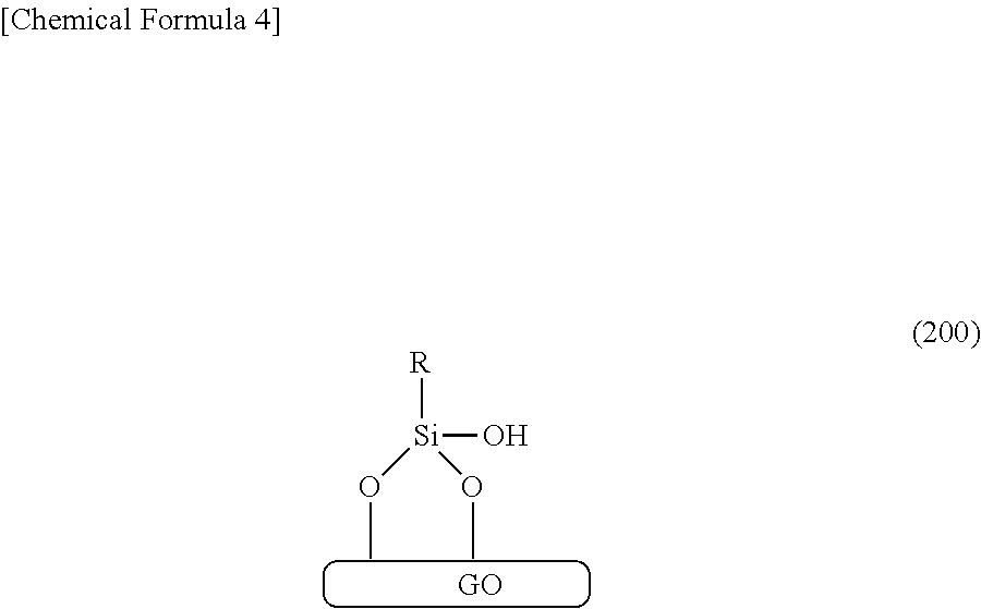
[R][Si](OC)(OC)O
